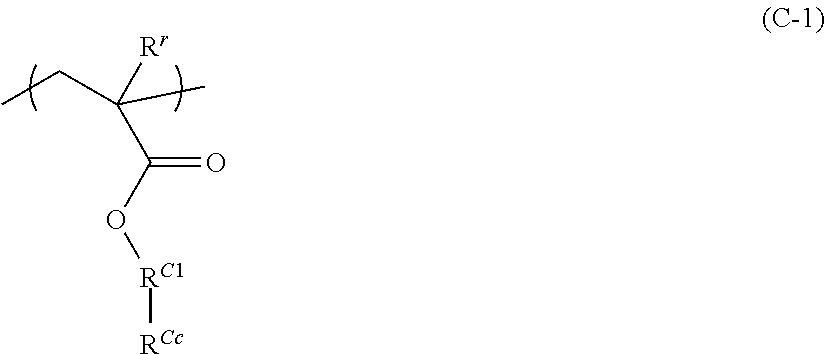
C(C(O[RC1][RCc])=O)([Rr])(CC)C
